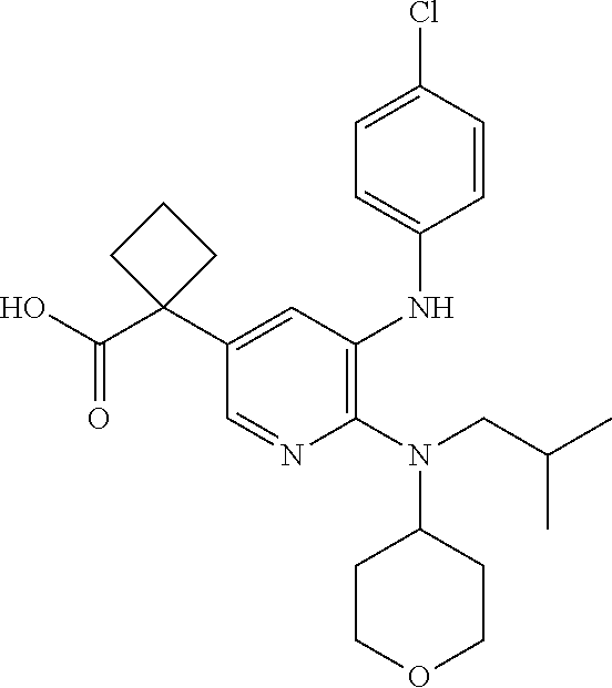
C1(N(CC(C)C)C2CCOCC2)=C(NC2=CC=C(Cl)C=C2)C=C(C2(C(O)=O)CCC2)C=N1
